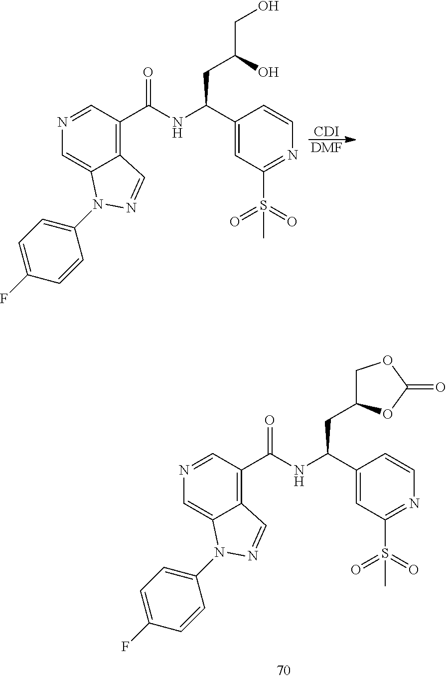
C12=C(C(NC(C3=CC(S(=O)(=O)C)=NC=C3)CC3COC(=O)O3)=O)C=NC=C1N(C1=CC=C(F)C=C1)N=C2.[CDI].[DMF].C12=C(C(NC(C3=CC(S(=O)(=O)C)=NC=C3)CC(CO)O)=O)C=NC=C1N(C1=CC=C(F)C=C1)N=C2
